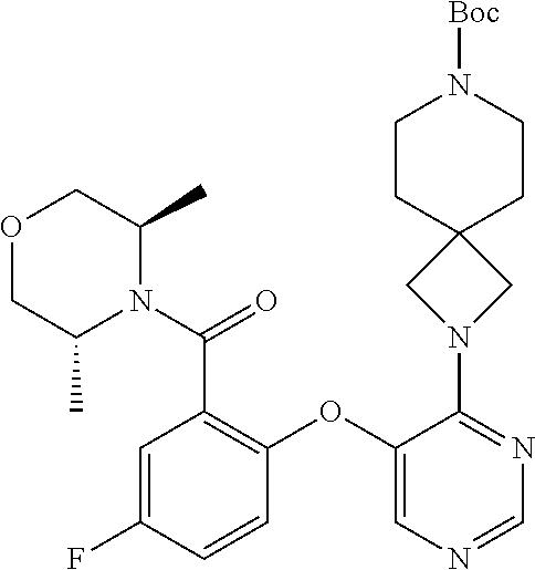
C1=C(F)C=CC(OC2=CN=CN=C2N2CC3(C2)CCN([Boc])CC3)=C1C(N1C(C)COCC1C)=O
